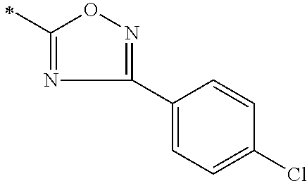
C1(C)=NC(C2=CC=C(Cl)C=C2)=NO1
